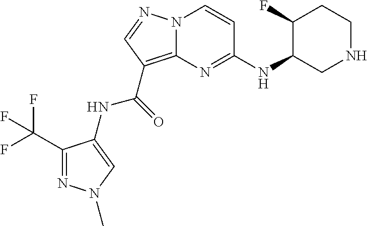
N12C(=C(C(NC3=CN(C)N=C3C(F)(F)F)=O)C=N1)N=C(NC1C(F)CCNC1)C=C2
